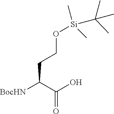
[BocHN]C(C(O)=O)CCO[Si](C(C)(C)C)(C)C
